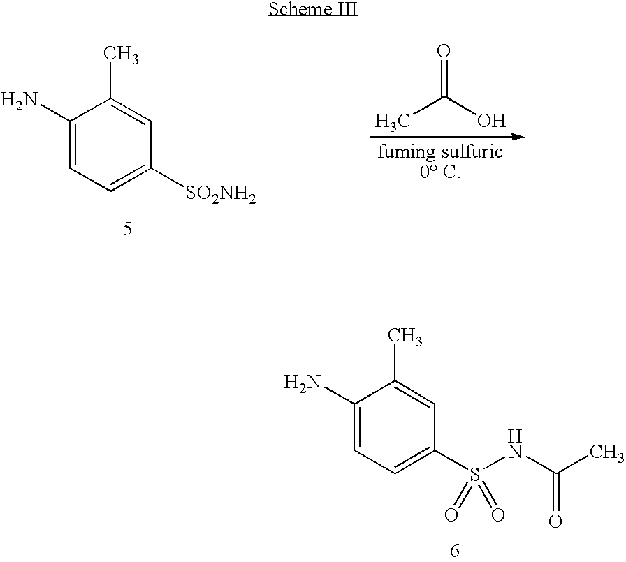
C1(N)=CC=C([SO2NH2])C=C1C.CC(O)=O.C1(N)=CC=C(S(NC(C)=O)(=O)=O)C=C1C
